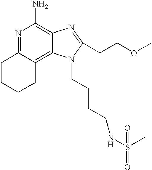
N1=C2C(=C3C(=C1N)N=C(CCOC)N3CCCCNS(C)(=O)=O)CCCC2
